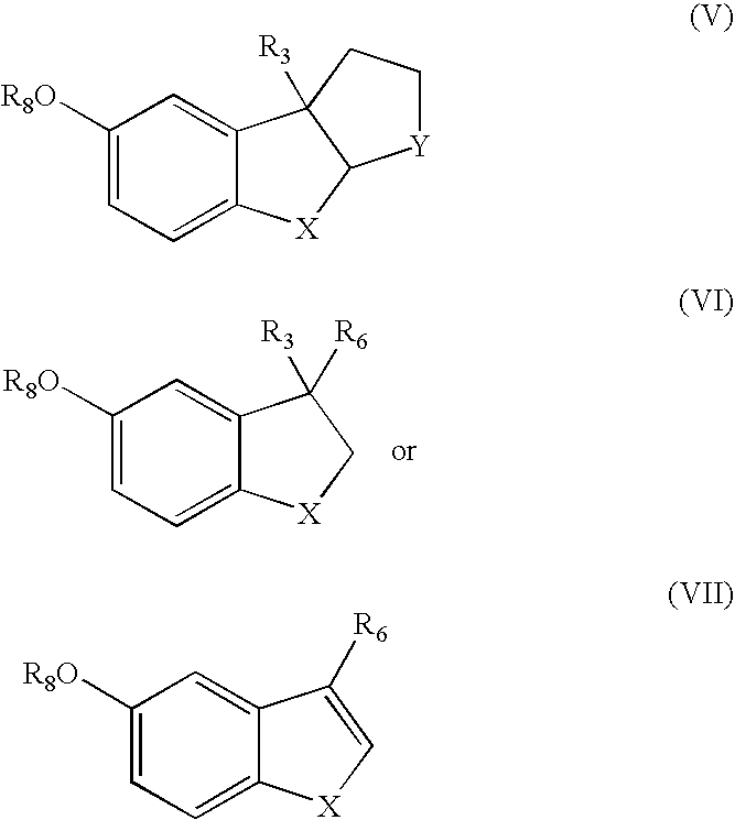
C1([R8O])=CC=C2C(=C1)C([R3])([R6])C[X]2.C1([R8O])=CC=C2C(=C1)C1([R3])C([X]2)[Y]CC1.C1([R8O])=CC=C2C(=C1)C([R6])=C[X]2
